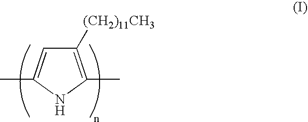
N1C(C)=C([(CH2)11CH3])C=C1C
